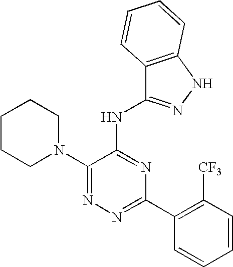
N1=C(C2=C([CF3])C=CC=C2)N=C(NC2=NNC3=C2C=CC=C3)C(N2CCCCC2)=N1
